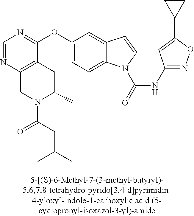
C1(OC2=CC=C3C(=C2)C=CN3C(=O)NC2=NOC(C3CC3)=C2)=NC=NC2=C1CC(C)N(C(CC(C)C)=O)C2
